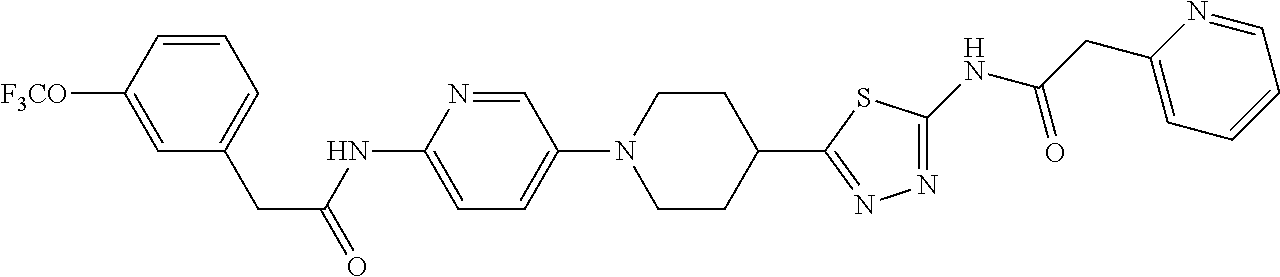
C1=C([F3CO])C=CC=C1CC(=O)NC1=CC=C(N2CCC(C3=NN=C(NC(CC4=CC=CC=N4)=O)S3)CC2)C=N1
